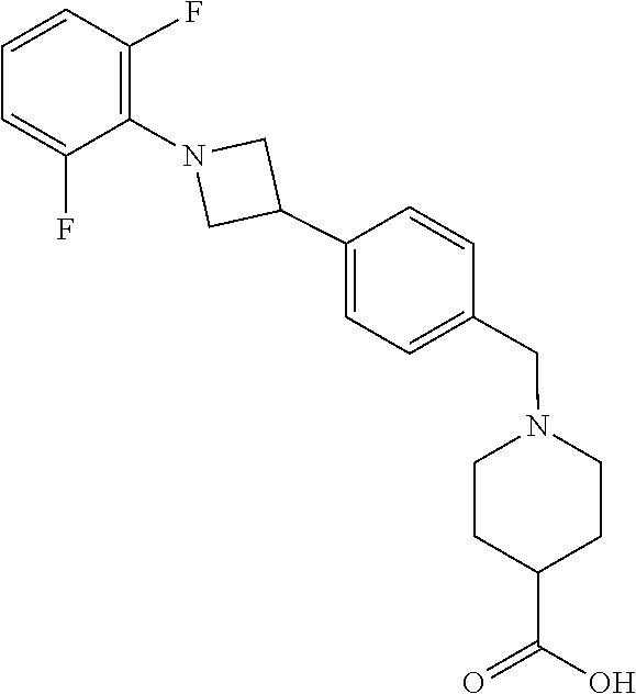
C1=C(F)C(N2CC(C3=CC=C(CN4CCC(C(=O)O)CC4)C=C3)C2)=C(F)C=C1
